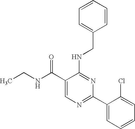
C1(C(NCC)=O)=CN=C(C2=CC=CC=C2Cl)N=C1NCC1=CC=CC=C1
